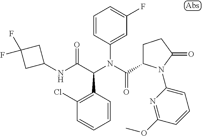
C1=CC(N(C(=O)C2CCC(=O)N2C2=CC=CC(OC)=N2)C(C(NC2CC(F)(F)C2)=O)C2=C(Cl)C=CC=C2)=CC(F)=C1
